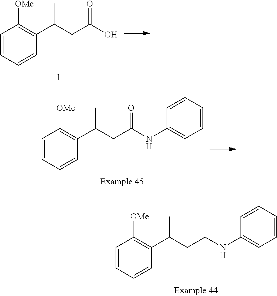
[OMe]C1=C(C(CCNC2=CC=CC=C2)C)C=CC=C1.[OMe]C1=C(C(CC(O)=O)C)C=CC=C1.[OMe]C1=C(C(CC(NC2=CC=CC=C2)=O)C)C=CC=C1
